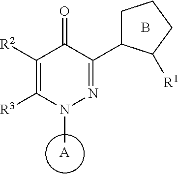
[A].C1([R2])=C([R3])N(C)N=C(C2CCCC2[R1])C1=O.B
